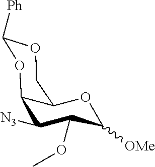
O(C1C([OMe])OC2C(C1[N3])OC([Ph])OC2)C
